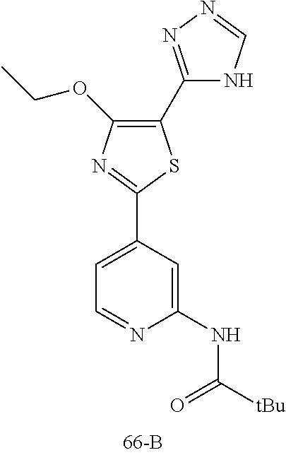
C1(C2=NN=CN2)=C(OCC)N=C(C2=CC=NC(NC([tBu])=O)=C2)S1
